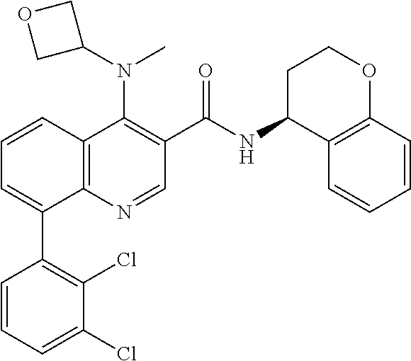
C1=CC2=C(C(C3=C(Cl)C(Cl)=CC=C3)=C1)N=CC(C(NC1C3=C(OCC1)C=CC=C3)=O)=C2N(C1COC1)C
